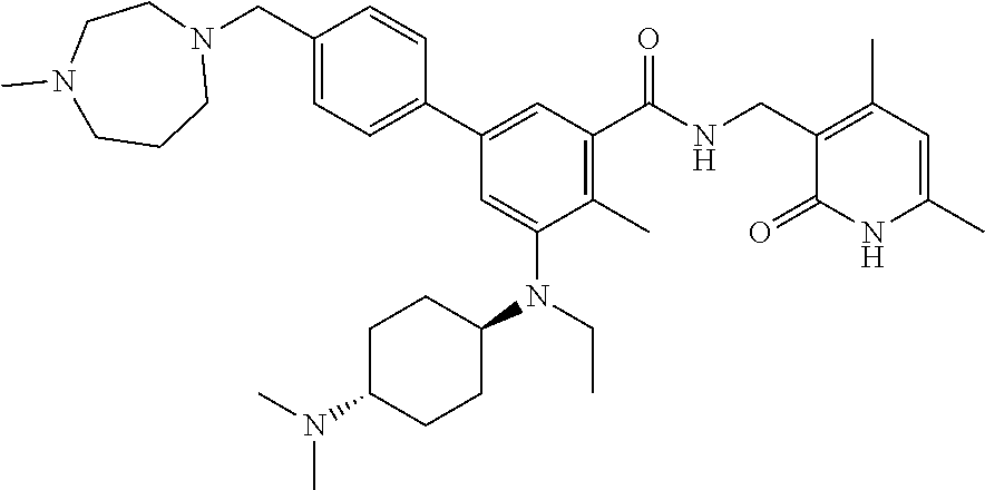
C1(CN2CCN(C)CCC2)=CC=C(C2=CC(C(NCC3=C(C)C=C(C)NC3=O)=O)=C(C)C(N(CC)C3CCC(N(C)C)CC3)=C2)C=C1
